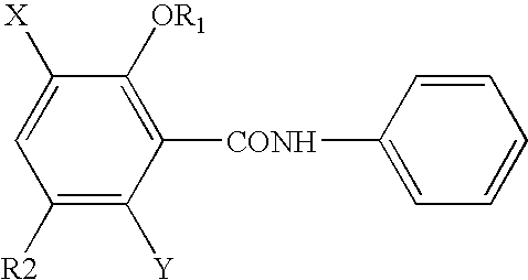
C1([R2])=C([Y])C([CONH]C2=CC=CC=C2)=C([OR1])C([X])=C1
